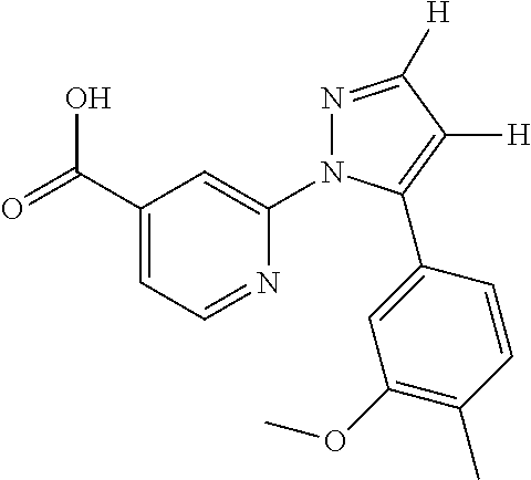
C1(C(=O)O)=CC=NC(N2N=C([H])C([H])=C2C2=CC(OC)=C(C)C=C2)=C1
